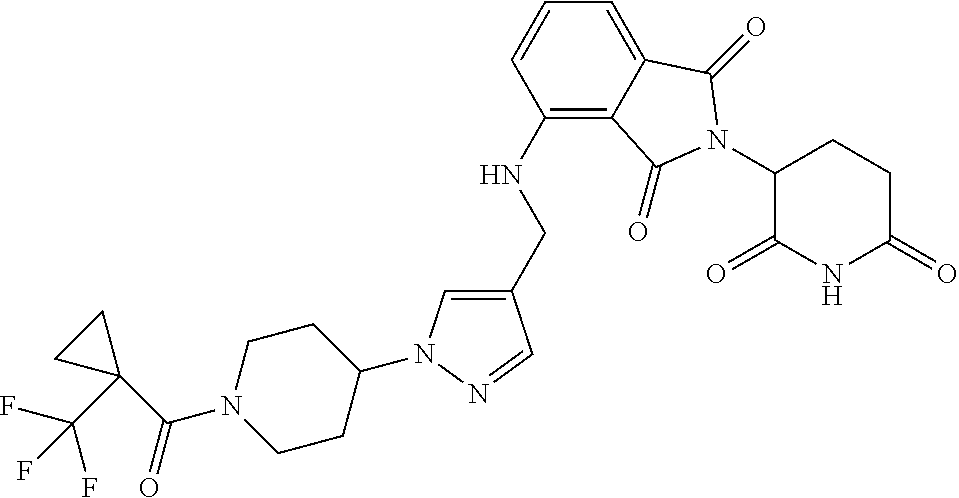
C1(CNC2=C3C(=CC=C2)C(=O)N(C2C(=O)NC(=O)CC2)C3=O)=CN(C2CCN(C(C3(C(F)(F)F)CC3)=O)CC2)N=C1
